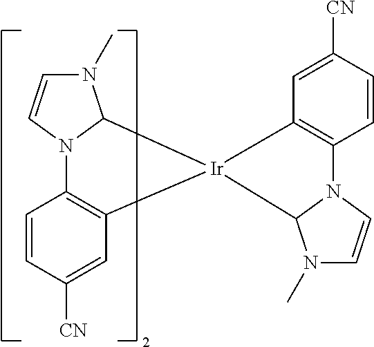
C12=C(C=C([CN])C=C1)[Ir]1(C3=C(N4C=CN(C)C41)C=CC([CN])=C3)C1N2C=CN1C
